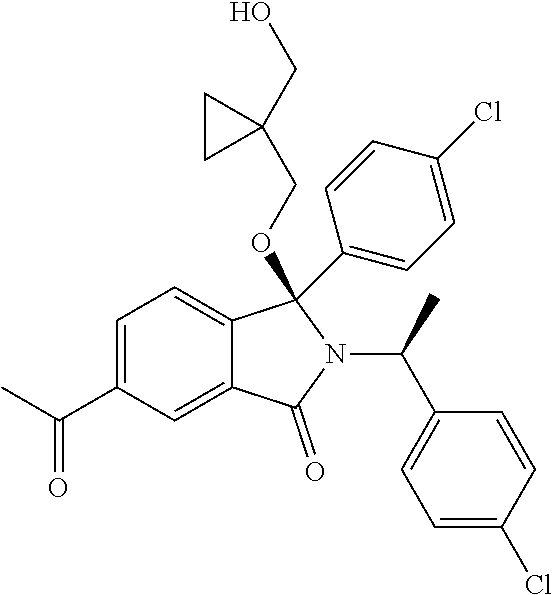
C1=C(C(C)=O)C=C2C(=C1)C(OCC1(CO)CC1)(C1=CC=C(Cl)C=C1)N(C(C1=CC=C(Cl)C=C1)C)C2=O
